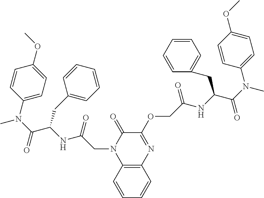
C12=C(C=CC=C1)N(CC(NC(C(N(C1=CC=C(OC)C=C1)C)=O)CC1=CC=CC=C1)=O)C(=O)C(OCC(NC(C(N(C)C1=CC=C(OC)C=C1)=O)CC1=CC=CC=C1)=O)=N2
